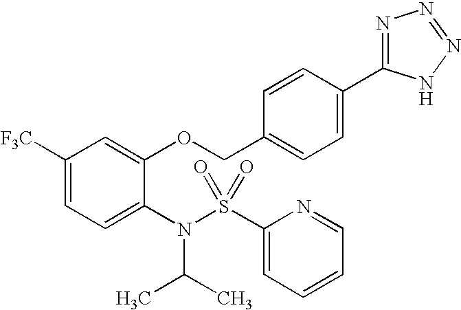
C1([F3C])=CC=C(N(S(C2=CC=CC=N2)(=O)=O)C(C)C)C(OCC2=CC=C(C3=NN=NN3)C=C2)=C1
